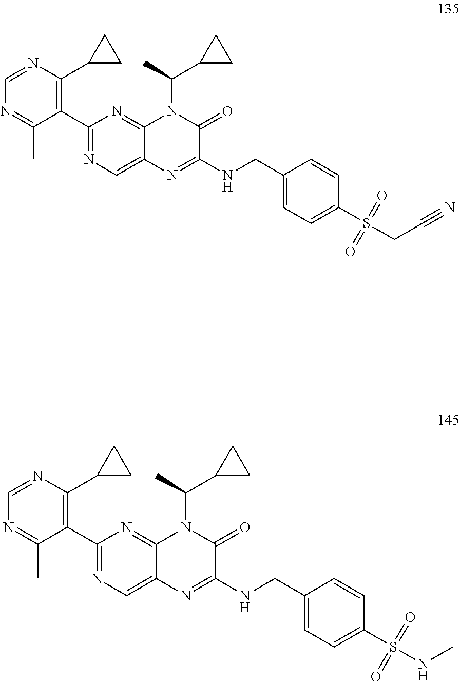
C1(C2=C(C3CC3)N=CN=C2C)=NC=C2C(=N1)N(C(C1CC1)C)C(=O)C(NCC1=CC=C(S(CC#N)(=O)=O)C=C1)=N2.C1(C2=C(C3CC3)N=CN=C2C)=NC=C2C(=N1)N(C(C1CC1)C)C(=O)C(NCC1=CC=C(S(NC)(=O)=O)C=C1)=N2
